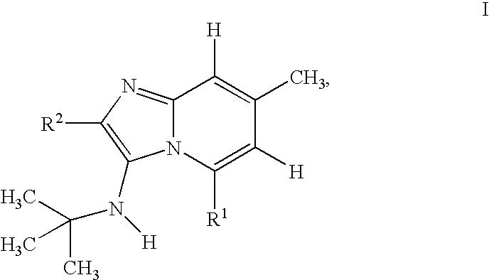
C12=NC([R2])=C(N([H])C(C)(C)C)N1C([R1])=C([H])C(C)=C2[H]
